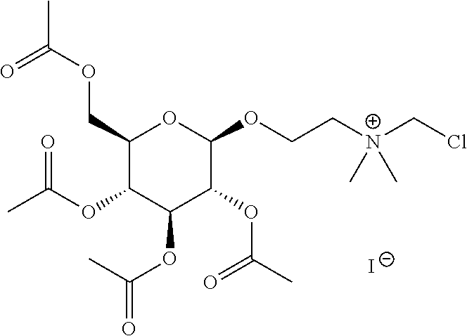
C1(COC(C)=O)C(OC(C)=O)C(OC(=O)C)C(OC(C)=O)C(OCC[N+](CCl)(C)C)O1.[I-]
